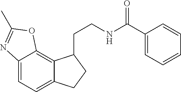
C12=CC=C3C(=C1OC(C)=N2)C(CCNC(C1=CC=CC=C1)=O)CC3
